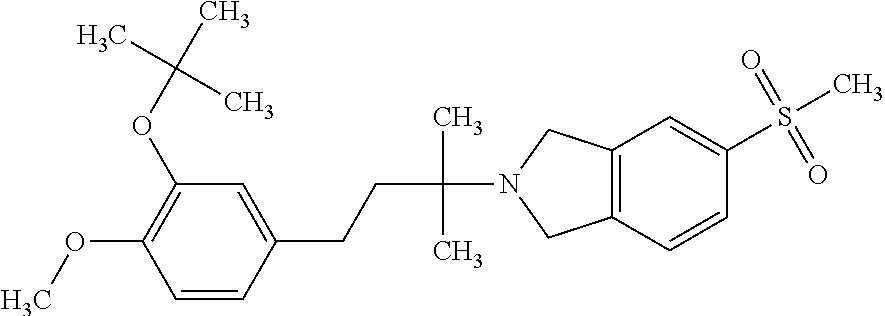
C1=C(CCC(N2CC3=C(C2)C=C(S(C)(=O)=O)C=C3)(C)C)C=CC(OC)=C1OC(C)(C)C
